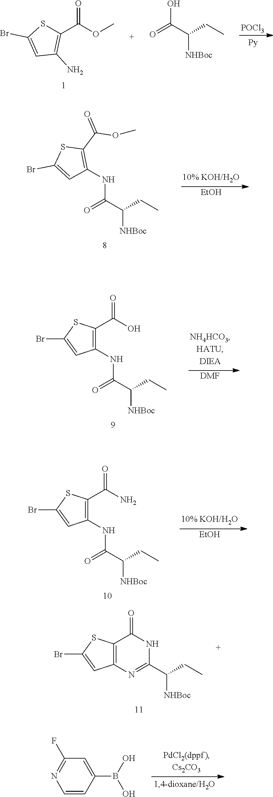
[POCl3].S1C(C(OC)=O)=C(N)C=C1Br.O=C(C(CC)[NHBoc])O.[EtOH].S1C(C(OC)=O)=C(NC(=O)C(CC)[NHBoc])C=C1Br.[DMF].C1(NC(=O)C(CC)[NHBoc])=C(C(O)=O)SC(Br)=C1.[EtOH].C1(NC(=O)C(CC)[NHBoc])=C(C(N)=O)SC(Br)=C1.C12=C(SC(Br)=C1)C(=O)NC(C([NHBoc])CC)=N2.C1=CC(B(O)O)=CC(F)=N1
